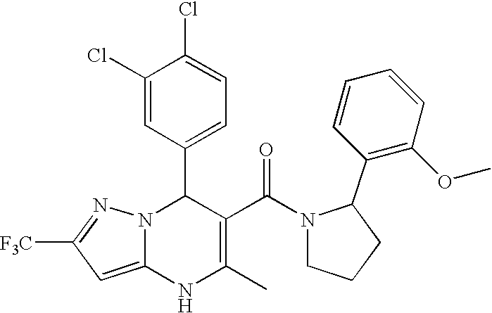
C1(Cl)=CC(C2N3C(=CC([F3C])=N3)NC(C)=C2C(N2CCCC2C2=C(OC)C=CC=C2)=O)=CC=C1Cl
